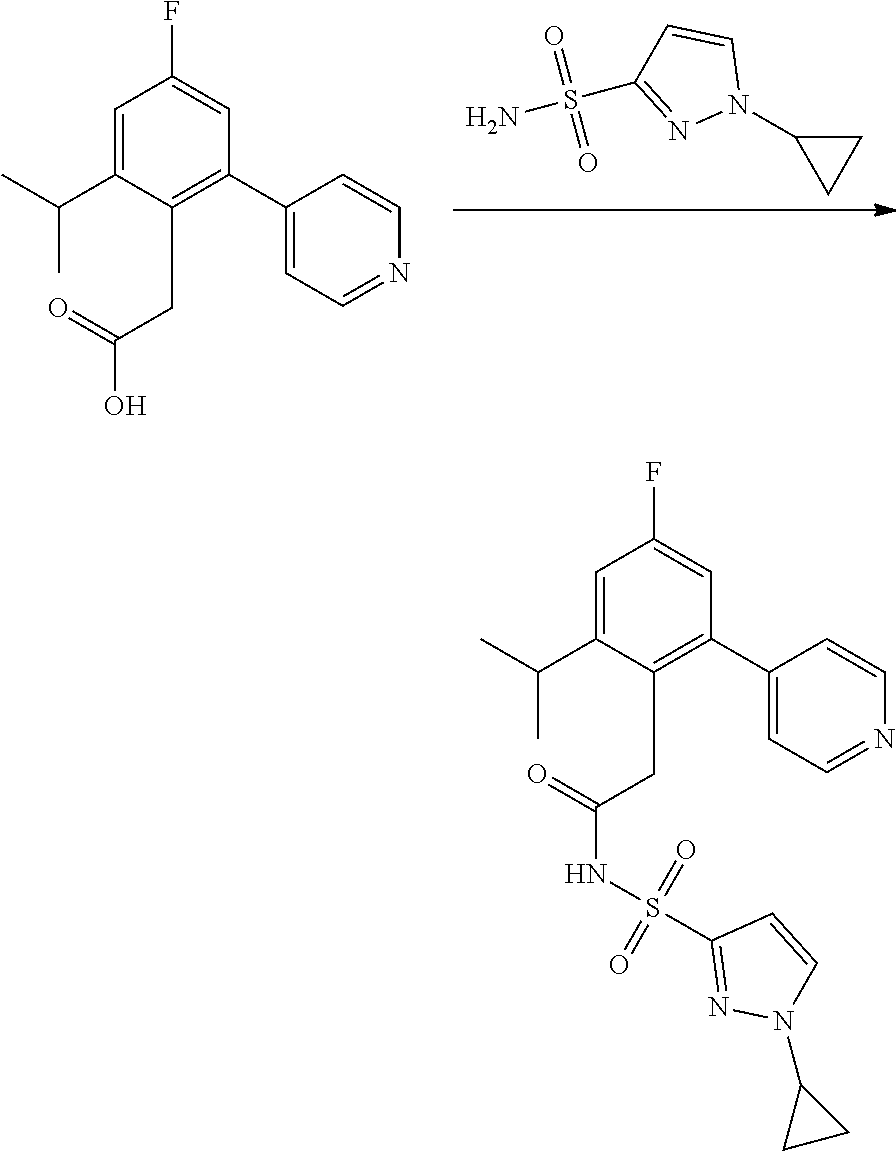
C1(N2N=C(S(N)(=O)=O)C=C2)CC1.C1=C(C(C)C)C(CC(=O)O)=C(C2=CC=NC=C2)C=C1F.C1=C(C(C)C)C(CC(=O)NS(C2=NN(C3CC3)C=C2)(=O)=O)=C(C2=CC=NC=C2)C=C1F
